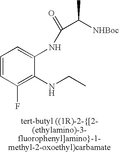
C1=CC(F)=C(NCC)C(NC(=O)C([NHBoc])C)=C1
